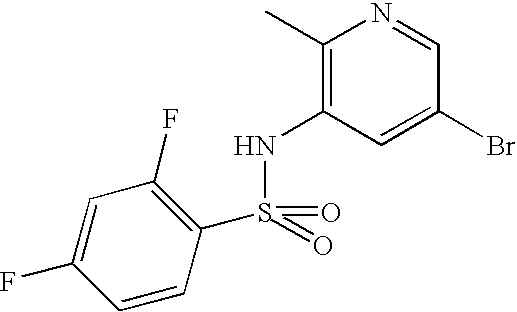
C1(C)=C(NS(=O)(=O)C2=C(F)C=C(F)C=C2)C=C(Br)C=N1
